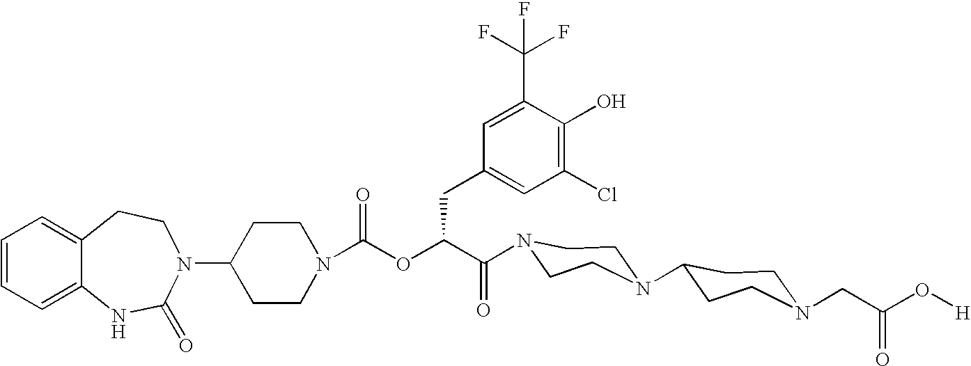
C12=CC=CC=C1NC(=O)N(C1CCN(C(=O)OC(C(=O)N3CCN(C4CCN(CC(O[H])=O)CC4)CC3)CC3=CC(Cl)=C(O)C(C(F)(F)F)=C3)CC1)CC2
